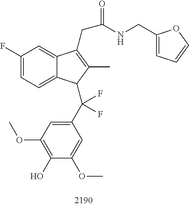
C1(F)=CC=C2C(=C1)C(CC(NCC1=CC=CO1)=O)=C(C)C2C(C1=CC(OC)=C(O)C(OC)=C1)(F)F
